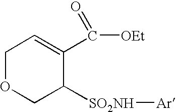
C1OCC([SO2NH][Ar])C(C(=O)[OEt])=C1
